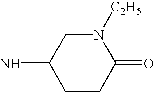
C1CC(=O)N([C2H5])CC1N
